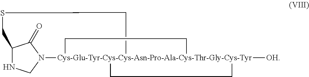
C12NCN(C1=O)[Cys-Glu-Tyr-Cys-Cys-Asn-Pro-Ala-Cys-Thr-Gly-Cys-Tyr]13([OH])(CSC2)(CC1)CC3
